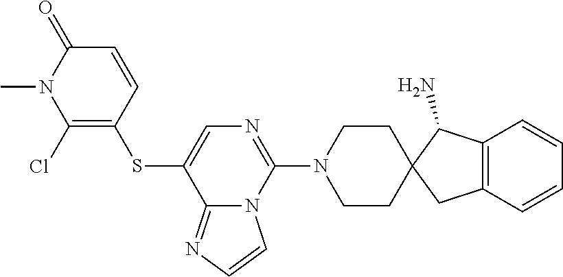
C1=CC(SC2=CN=C(N3CCC4(CC3)CC3=C(C4N)C=CC=C3)N3C2=NC=C3)=C(Cl)N(C)C1=O
